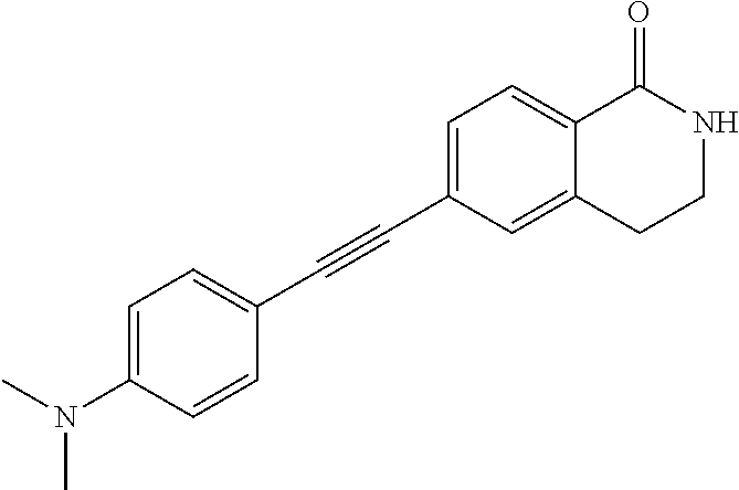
C1=C(N(C)C)C=CC(C#CC2=CC=C3C(=C2)CCNC3=O)=C1
